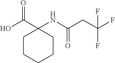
C1CC(C(O)=O)(NC(CC(F)(F)F)=O)CCC1
